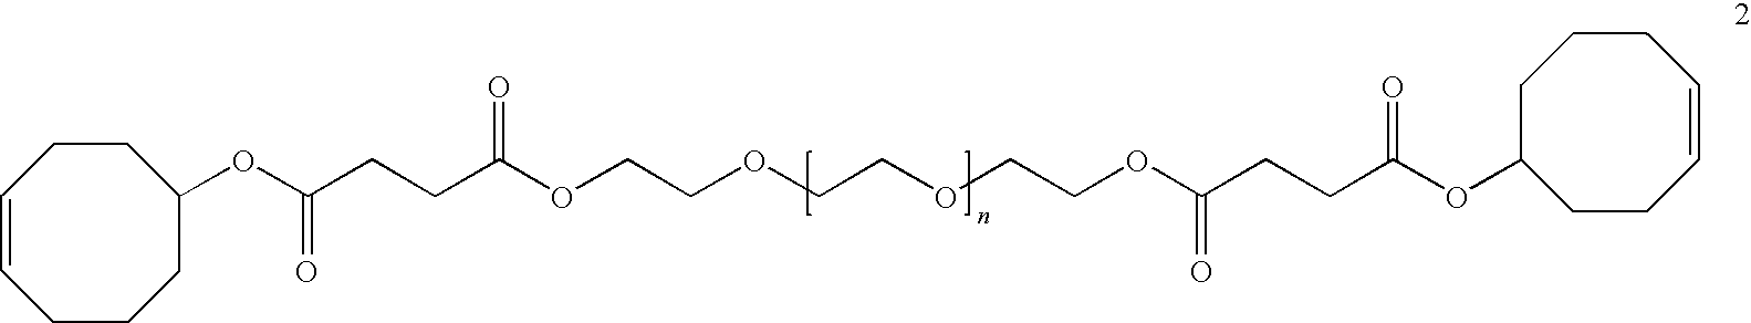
C1=CCCCC(OC(CCC(OCCOCCOCCOC(CCC(OC2CCC=CCCC2)=O)=O)=O)=O)CC1
